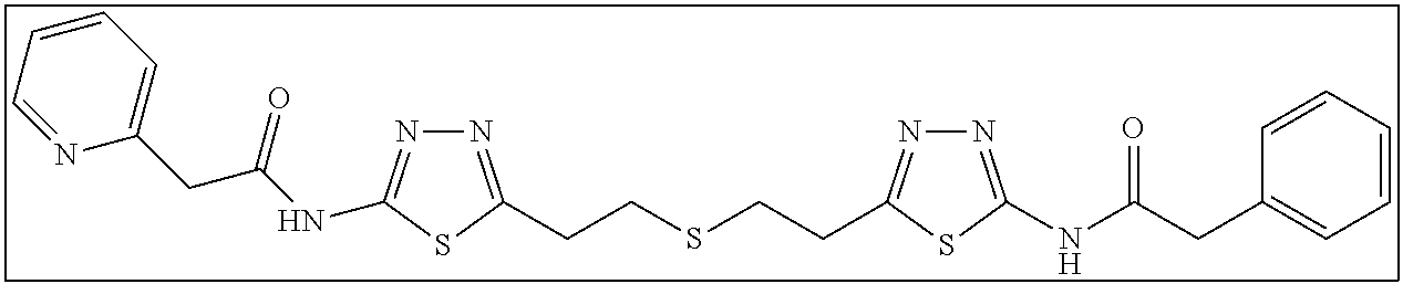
N1=C(CCSCCC2=NN=C(NC(CC3=CC=CC=C3)=O)S2)SC(NC(CC2=CC=CC=N2)=O)=N1
